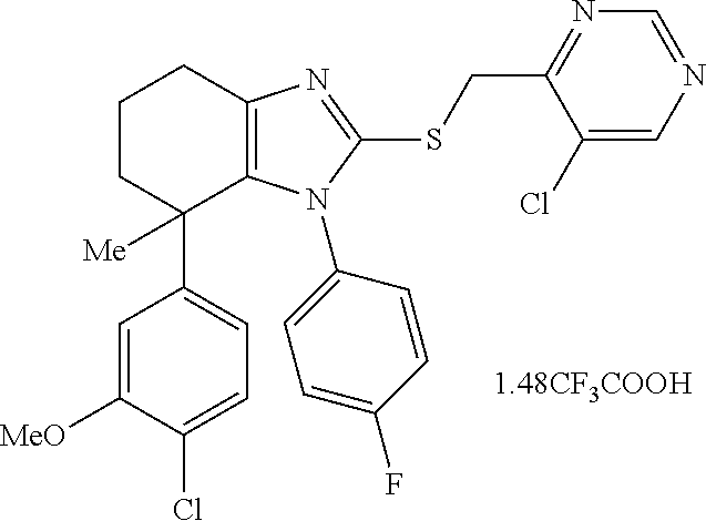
C1CC(C2=CC=C(Cl)C([MeO])=C2)([Me])C2=C(C1)N=C(SCC1=NC=NC=C1Cl)N2C1=CC=C(F)C=C1
